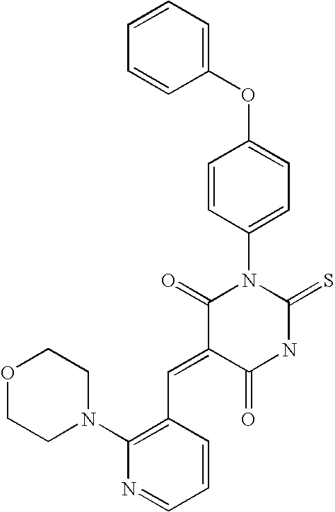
C1=CC=CC(OC2=CC=C(N3C(=O)C(=CC4=C(N5CCOCC5)N=CC=C4)C(=O)NC3=S)C=C2)=C1
